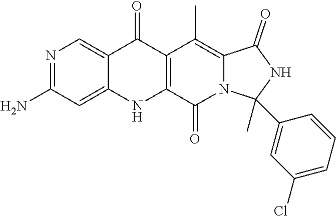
N1=C(N)C=C2C(=C1)C(=O)C1=C(N2)C(=O)N2C(=C1C)C(=O)NC2(C)C1=CC(Cl)=CC=C1
